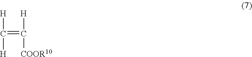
C(=C([H])[COOR10])([H])[H]
